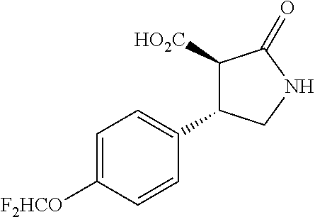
C1=C([F2HCO])C=CC(C2C([HO2C])C(=O)NC2)=C1
